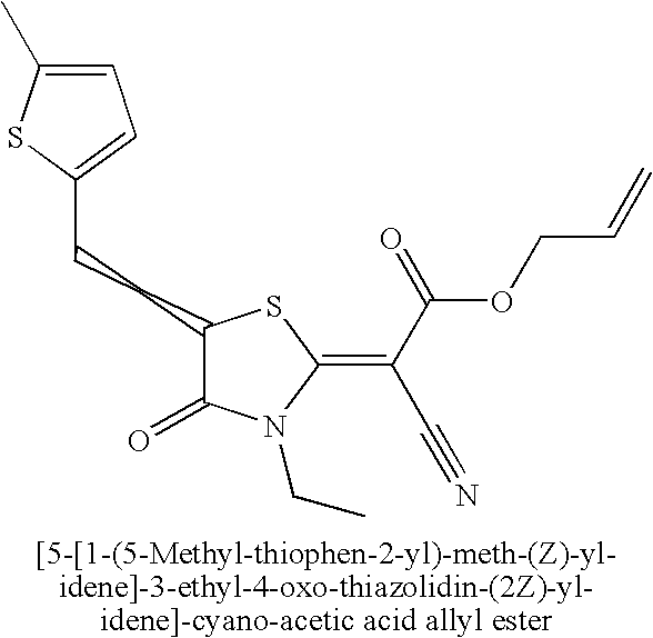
C(CC1C(=O)N(CC)C(=C(C(=O)OCC=C)C#N)S1)C1=CC=C(C)S1
